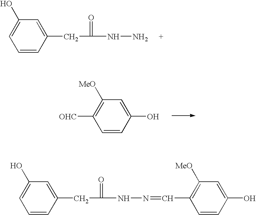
C1=C(CC(NN)=O)C=CC=C1O.C1=C(O)C=CC([OHC])=C1[MeO].C1=C(CC(NN=CC2=C([MeO])C=C(O)C=C2)=O)C=CC=C1O
